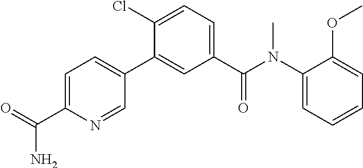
C1=C(C(=O)N)N=CC(C2=CC(C(N(C3=CC=CC=C3OC)C)=O)=CC=C2Cl)=C1
